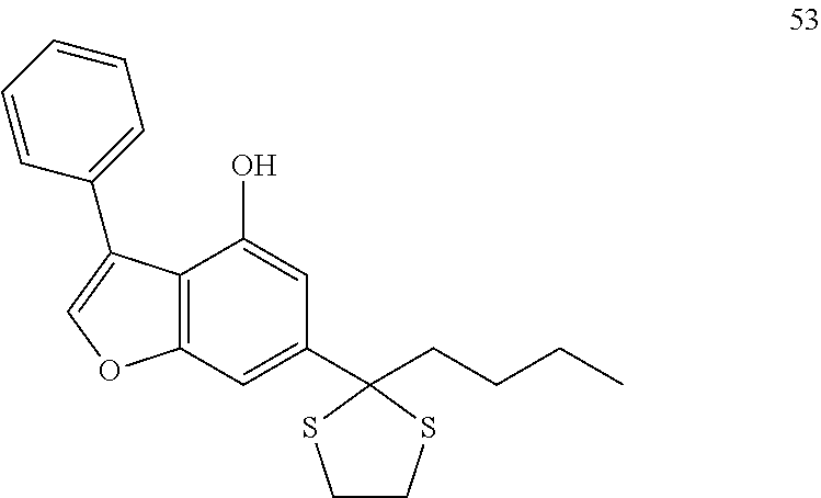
C12=C(C=C(C3(CCCC)SCCS3)C=C1O)OC=C2C1=CC=CC=C1
